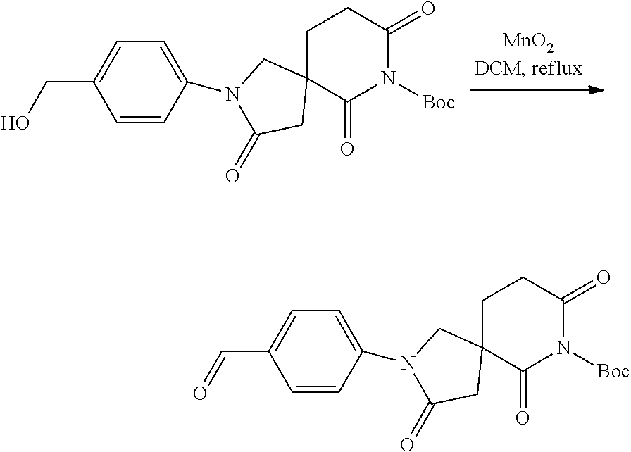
C1C2(C(=O)N([Boc])C(=O)C1)CN(C1=CC=C(CO)C=C1)C(=O)C2.C1C2(C(=O)N([Boc])C(=O)C1)CN(C1=CC=C(C=O)C=C1)C(=O)C2
